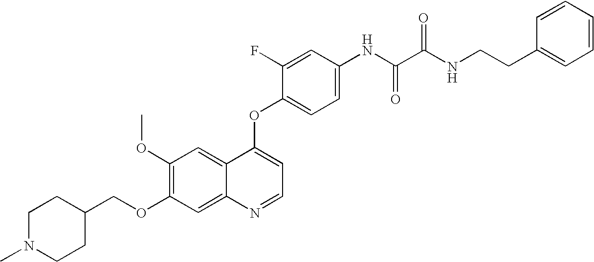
C1N(C)CCC(COC2=C(OC)C=C3C(=C2)N=CC=C3OC2=CC=C(NC(C(NCCC3=CC=CC=C3)=O)=O)C=C2F)C1
